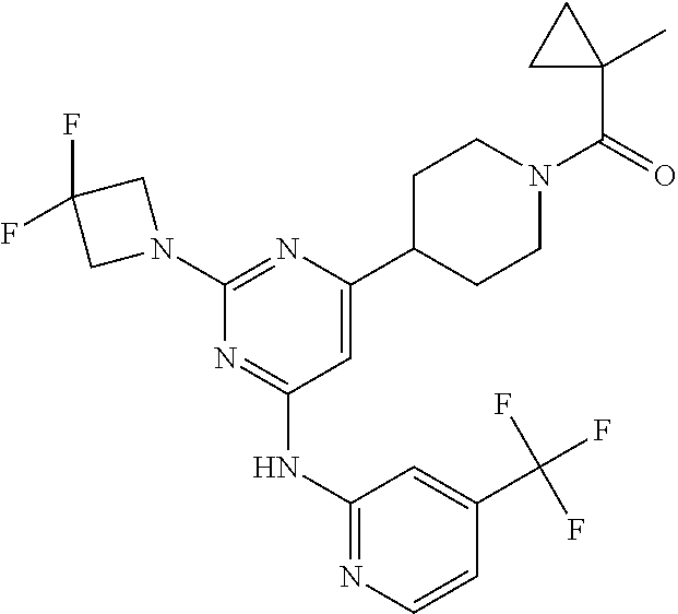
C1(NC2=NC(N3CC(F)(F)C3)=NC(C3CCN(C(=O)C4(C)CC4)CC3)=C2)=NC=CC(C(F)(F)F)=C1
